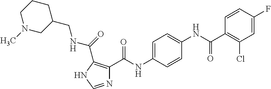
N1=CNC(C(=O)NCC2CCCN(C)C2)=C1C(NC1=CC=C(NC(=O)C2=C(Cl)C=C(F)C=C2)C=C1)=O
